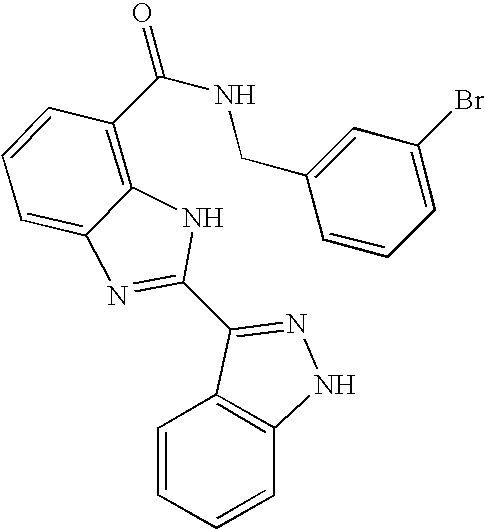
C1=CC=CC2=C1C(C1=NC3=CC=CC(C(=O)NCC4=CC(Br)=CC=C4)=C3N1)=NN2
